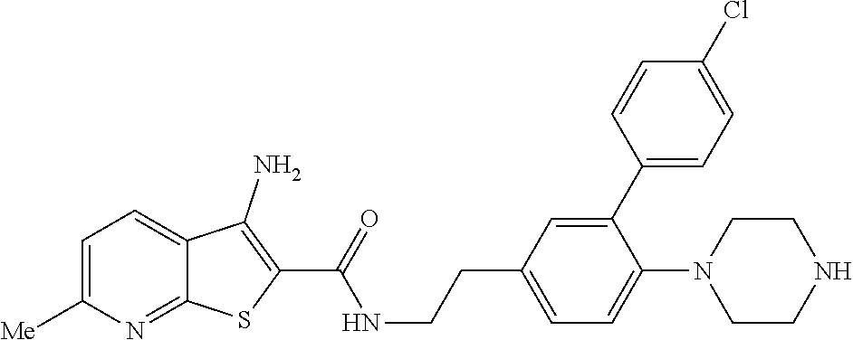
C1=C([Me])N=C2C(=C1)C(N)=C(C(=O)NCCC1=CC=C(N3CCNCC3)C(C3=CC=C(Cl)C=C3)=C1)S2
